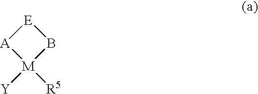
[E]1[A][M]([Y])([R5])B1
